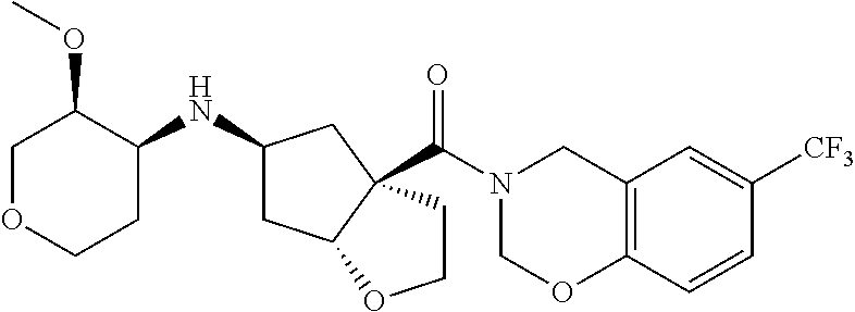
C1OCCC(NC2CC3C(C(N4COC5=C(C4)C=C([CF3])C=C5)=O)(C2)CCO3)C1OC
